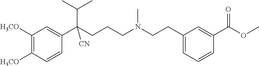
C1([H3CO])=C([H3CO])C=CC(C(CCCN(CCC2=CC=CC(C(OC)=O)=C2)C)(C(C)C)[CN])=C1
